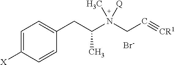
C1=C([X])C=CC(CC(N(CC#[CR1])(C)[Q])C)=C1.[Br-]
